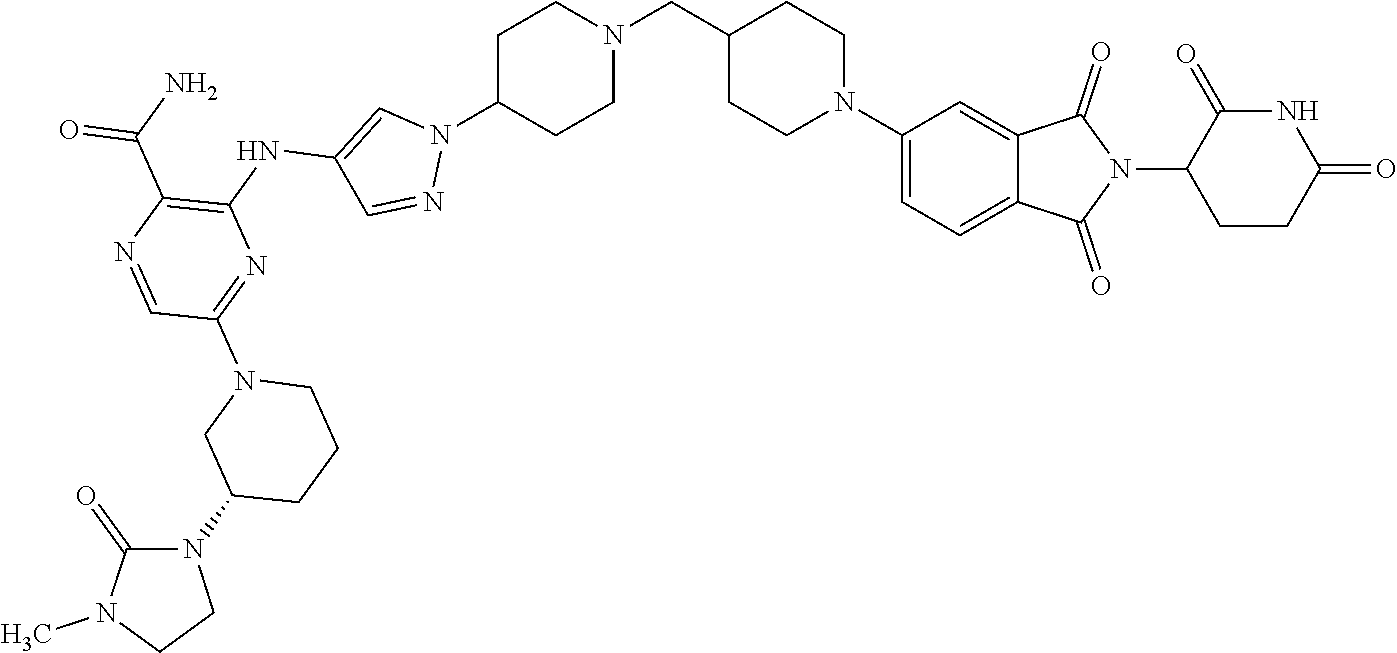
C1(N2CCC(CN3CCC(N4C=C(NC5=C(C(N)=O)N=CC(N6CC(N7C(=O)N(C)CC7)CCC6)=N5)C=N4)CC3)CC2)=CC=C2C(=C1)C(=O)N(C1CCC(=O)NC1=O)C2=O
